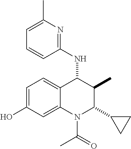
C1=C(O)C=C2C(=C1)C(NC1=NC(C)=CC=C1)C(C)C(C1CC1)N2C(C)=O
